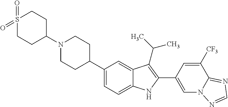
C1(N2CCC(C3=CC=C4C(=C3)C(C(C)C)=C(C3=CN5C(=NC=N5)C([CF3])=C3)N4)CC2)CCS(=O)(=O)CC1
